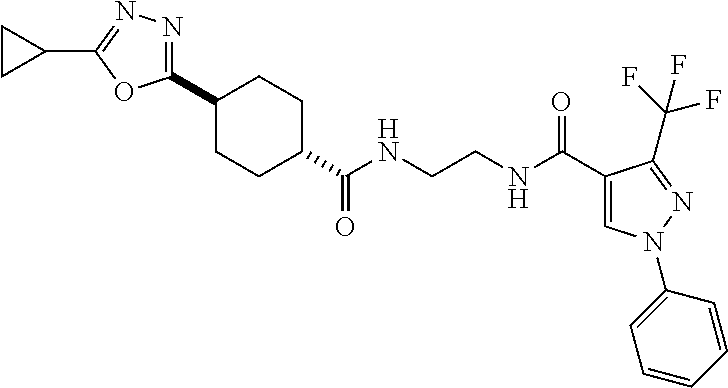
C1CC(C(NCCNC(C2=CN(C3=CC=CC=C3)N=C2C(F)(F)F)=O)=O)CCC1C1=NN=C(C2CC2)O1
